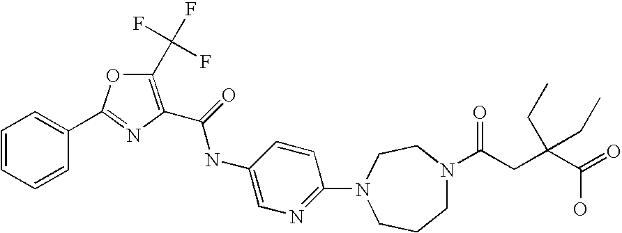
C1=CC=CC(C2=NC(C(=O)NC3=CN=C(N4CCCN(C(CC(C(=O)O)(CC)CC)=O)CC4)C=C3)=C(C(F)(F)F)O2)=C1
